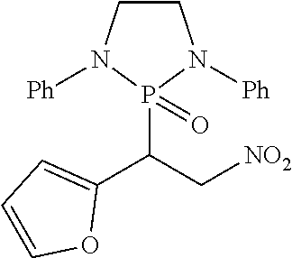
C1CN([Ph])P(C(C[NO2])C2=CC=CO2)(=O)N1[Ph]
